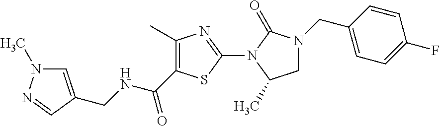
C1(C)=C(C(NCC2=CN(C)N=C2)=O)SC(N2C(C)CN(CC3=CC=C(F)C=C3)C2=O)=N1
